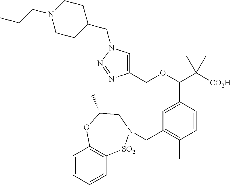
C1(COC(C([CO2H])(C)C)C2=CC(CN3[SO2]C4=C(C=CC=C4)OC(C)C3)=C(C)C=C2)=CN(CC2CCN(CCC)CC2)N=N1
